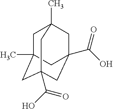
C1C2(C)CC3(C(O)=O)CC(C(O)=O)(CC1(C)C3)C2
